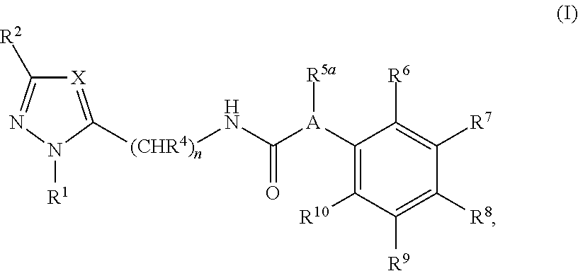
[X]1=C([(CHR4)n]NC(=O)[A](C2=C([R10])C([R9])=C([R8])C([R7])=C2[R6])[R5a])N([R1])N=C1[R2]
